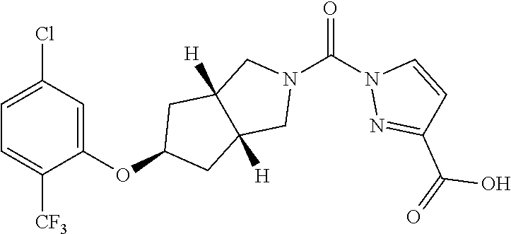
C1=C(Cl)C=C(OC2CC3([H])C([H])(C2)CN(C(N2N=C(C(=O)O)C=C2)=O)C3)C([CF3])=C1
